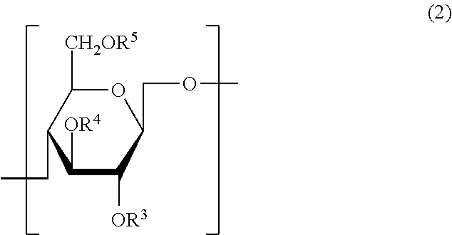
C1([OR4])C([OR3])C(COC)OC([CH2OR5])C1CC
